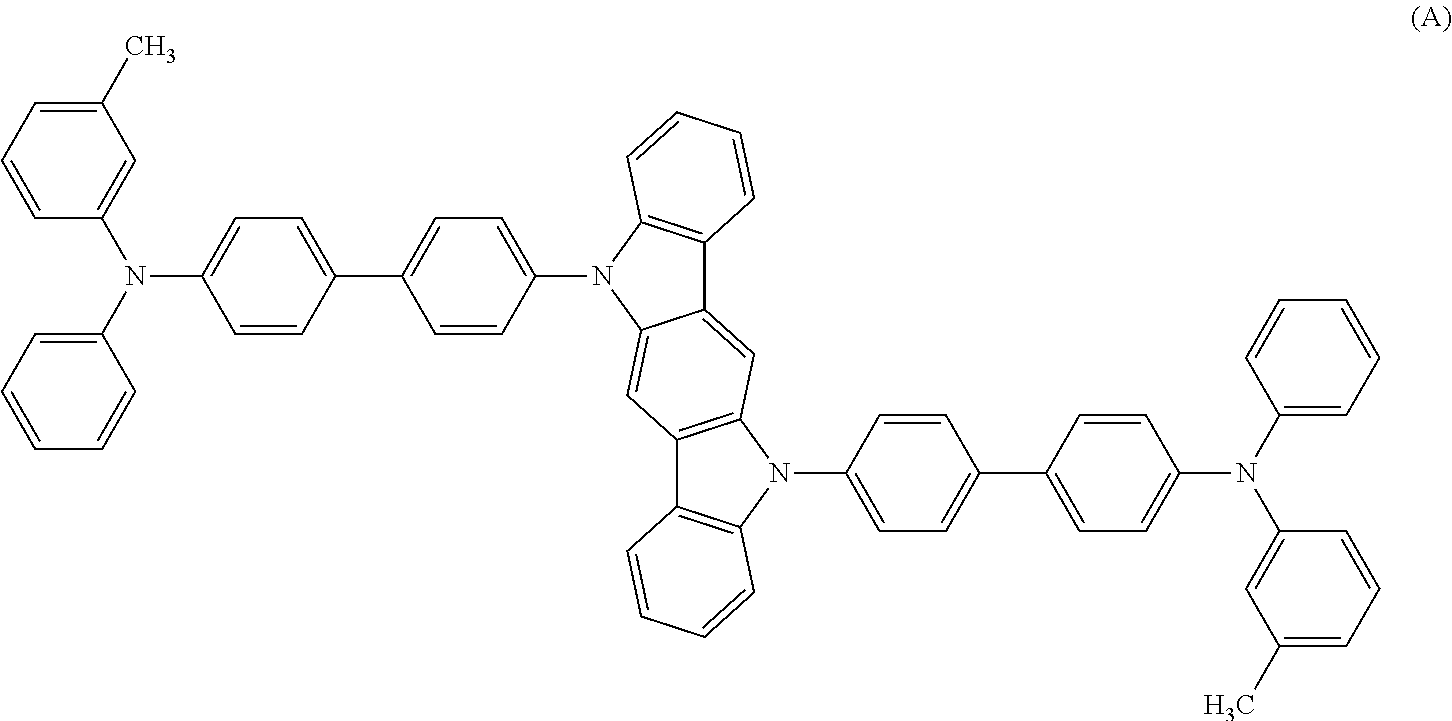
C1=CC=C(C)C=C1N(C1=CC=CC=C1)C1=CC=C(C2=CC=C(N3C4=CC5=C(C=C4C4=C3C=CC=C4)N(C3=CC=C(C4=CC=C(N(C6=CC(C)=CC=C6)C6=CC=CC=C6)C=C4)C=C3)C3=C5C=CC=C3)C=C2)C=C1
